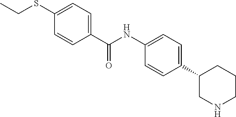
C1(C(NC2=CC=C(C3CNCCC3)C=C2)=O)=CC=C(SCC)C=C1
